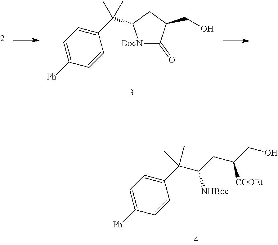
C1=C([Ph])C=CC(C(C([NHBoc])CC([COOEt])CO)(C)C)=C1.C1=C([Ph])C=CC(C(C2CC(CO)C(=O)[BocN]2)(C)C)=C1
